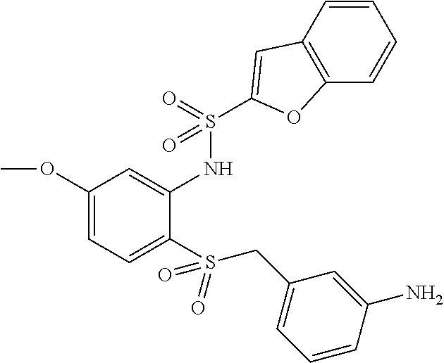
C1(OC)=CC=C(S(CC2=CC=CC(N)=C2)(=O)=O)C(NS(=O)(=O)C2=CC3=C(C=CC=C3)O2)=C1
